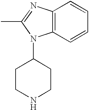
C12=C(N=C(C)N1C1CCNCC1)C=CC=C2
